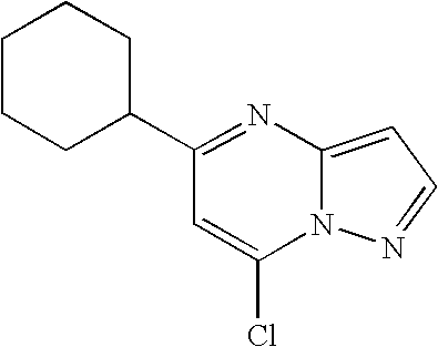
C12=CC=NN1C(Cl)=CC(C1CCCCC1)=N2
